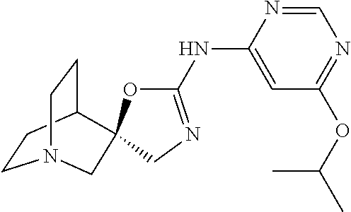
C1(NC2=CC(OC(C)C)=NC=N2)=NCC2(O1)C1CCN(CC1)C2
